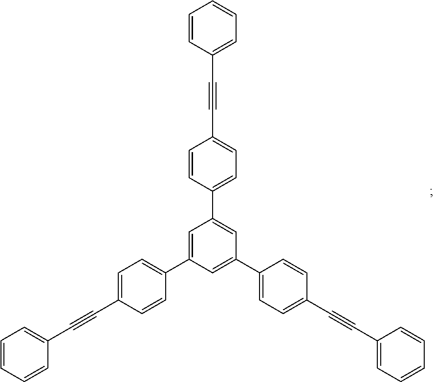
C1=C(C2=CC=C(C#CC3=CC=CC=C3)C=C2)C=C(C2=CC=C(C#CC3=CC=CC=C3)C=C2)C=C1C1=CC=C(C#CC2=CC=CC=C2)C=C1
